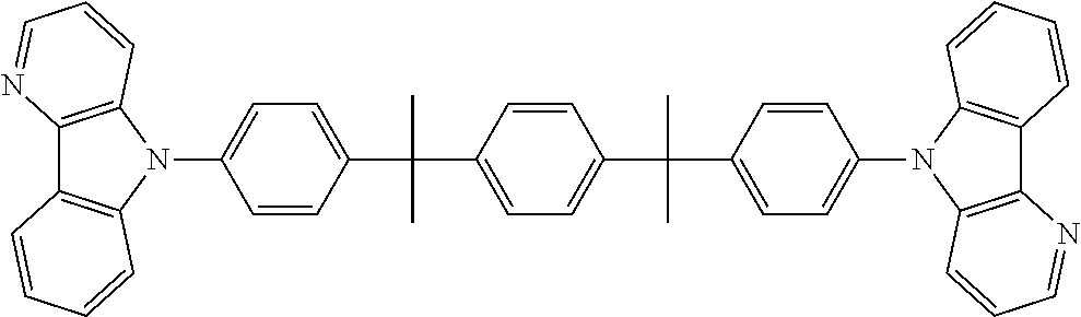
C1(C(C2=CC=C(N3C4=C(C5=C3C=CC=C5)N=CC=C4)C=C2)(C)C)=CC=C(C(C)(C)C2=CC=C(N3C4=C(C5=C3C=CC=C5)N=CC=C4)C=C2)C=C1
